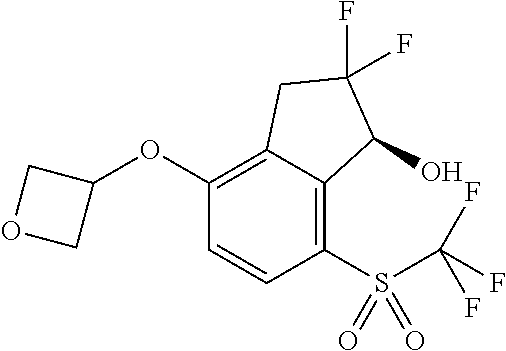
C1(OC2COC2)=C2C(=C(S(=O)(=O)C(F)(F)F)C=C1)C(O)C(F)(F)C2
